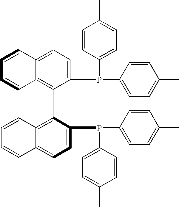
C1=CC2=CC=C(P(C3=CC=C(C)C=C3)C3=CC=C(C)C=C3)C(C3=C4C(=CC=C3P(C3=CC=C(C)C=C3)C3=CC=C(C)C=C3)C=CC=C4)=C2C=C1
